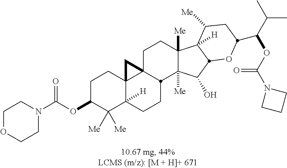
C1(OC(N2CCOCC2)=O)C([Me])([Me])C2([H])C3(CC1)C1(CCC4([Me])C([Me])(C(O)C5C4([H])C([Me])CC(C(C(C)C)OC(N4CCC4)=O)O5)C1CC2)C3
